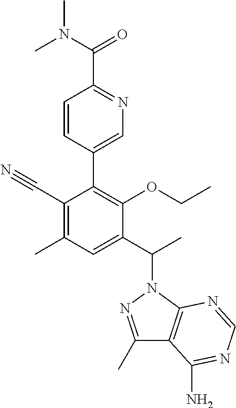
C1(C)=C(C#N)C(C2=CN=C(C(=O)N(C)C)C=C2)=C(OCC)C(C(N2N=C(C)C3=C2N=CN=C3N)C)=C1
